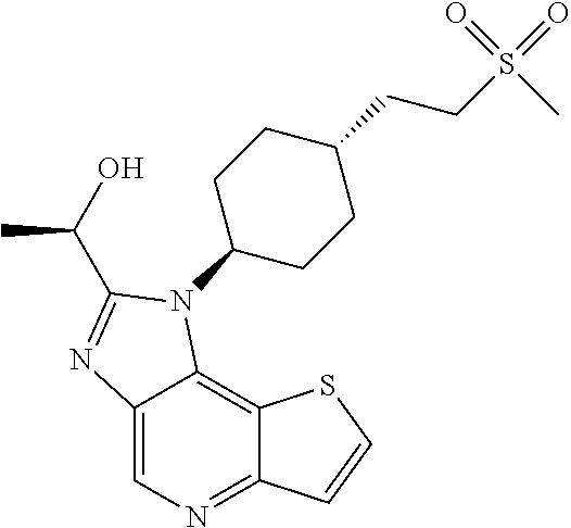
C12=CN=C3C(=C1N(C1CCC(CCS(=O)(=O)C)CC1)C(C(O)C)=N2)SC=C3
